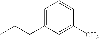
C1=C(CCC)C=C(C)C=C1
